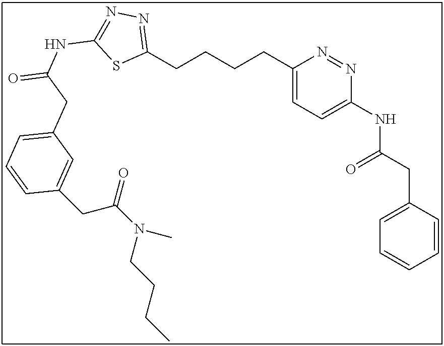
C1(CCCCC2=CC=C(NC(CC3=CC=CC=C3)=O)N=N2)=NN=C(NC(=O)CC2=CC=CC(CC(N(CCCC)C)=O)=C2)S1
